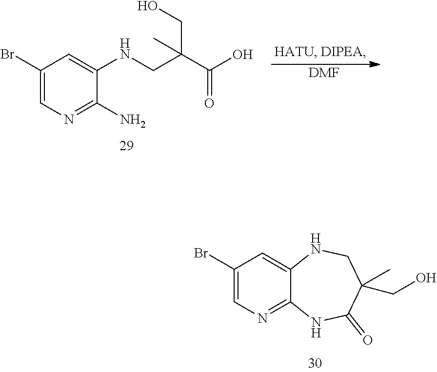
C1(Br)=CN=C2C(=C1)NCC(C)(CO)C(=O)N2.C1(Br)=CN=C(N)C(NCC(C(O)=O)(CO)C)=C1.[DMF]
